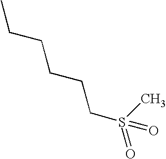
CCCCCCS(C)(=O)=O
